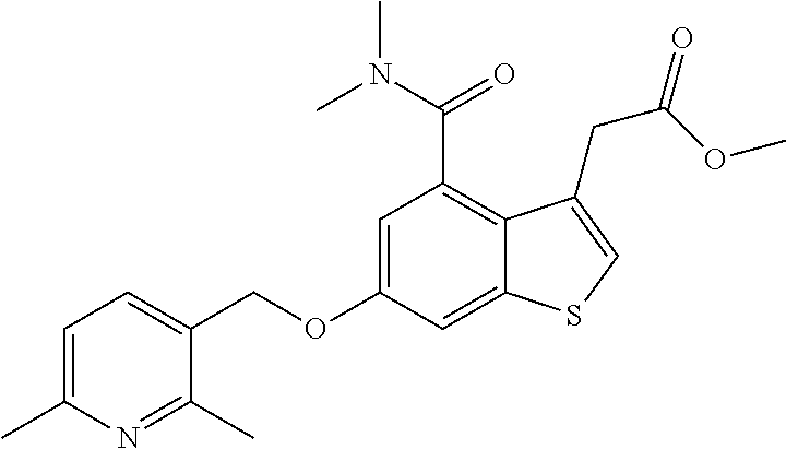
C(OC1=CC(C(=O)N(C)C)=C2C(=C1)SC=C2CC(=O)OC)C1=CC=C(C)N=C1C
